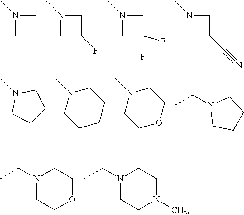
C1N(C)CC1.C1N(C)CC1F.C1N(C)CC1(F)F.C1N(C)CC1C#N.CN1CCCC1.CN1CCCCC1.CN1CCOCC1.CCN1CCCC1.CCN1CCOCC1.CCN1CCN(C)CC1
